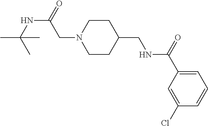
C1(Cl)=CC(C(=O)NCC2CCN(CC(NC(C)(C)C)=O)CC2)=CC=C1
